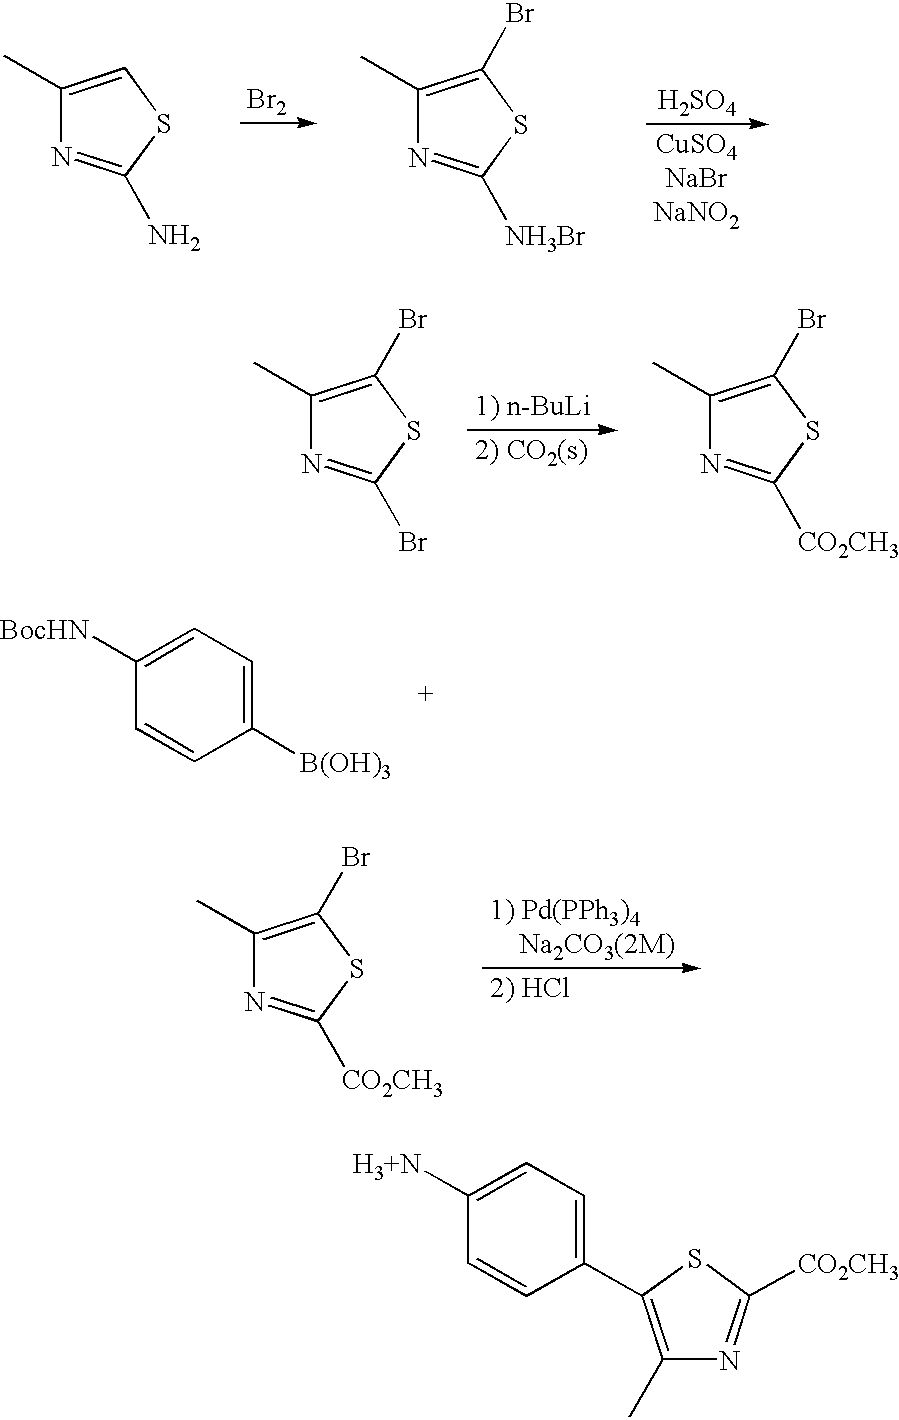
C1(C)=C(Br)SC([NH3Br])=N1.C1(C)=CSC(N)=N1.[Br2].[H2SO4].C1(C)=C(Br)SC([CO2CH3])=N1.[1) Pd(PPh3)4    Na2CO3(2M)].C1=CC([B(OH)3])=CC=C1[BocHN].C1(C)=C(Br)SC(Br)=N1.C1(C)=C(Br)SC([CO2CH3])=N1.[1) n-BuLi].C1=CC(C2=C(C)N=C([CO2CH3])S2)=CC=C1[H3+N]
